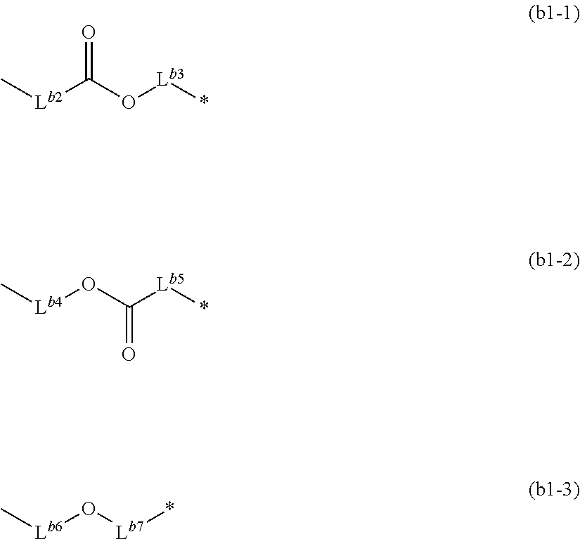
[Lb2](C(O[Lb3]*)=O)C.[Lb4](OC([Lb5]*)=O)C.[Lb6](O[Lb7]*)C
